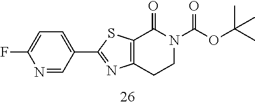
FC1=CC=C(C2=NC3=C(S2)C(=O)N(C(OC(C)(C)C)=O)CC3)C=N1
